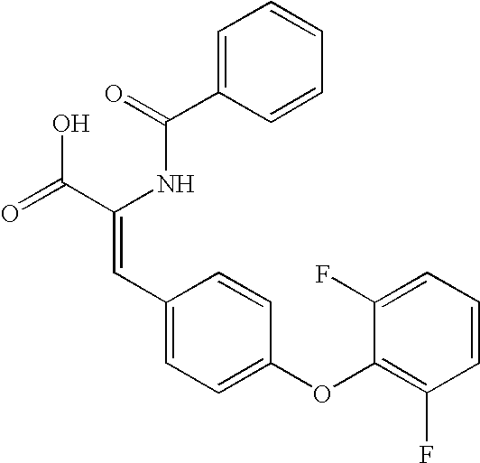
C1=C(C(=O)NC(C(=O)O)=CC2=CC=C(OC3=C(F)C=CC=C3F)C=C2)C=CC=C1
